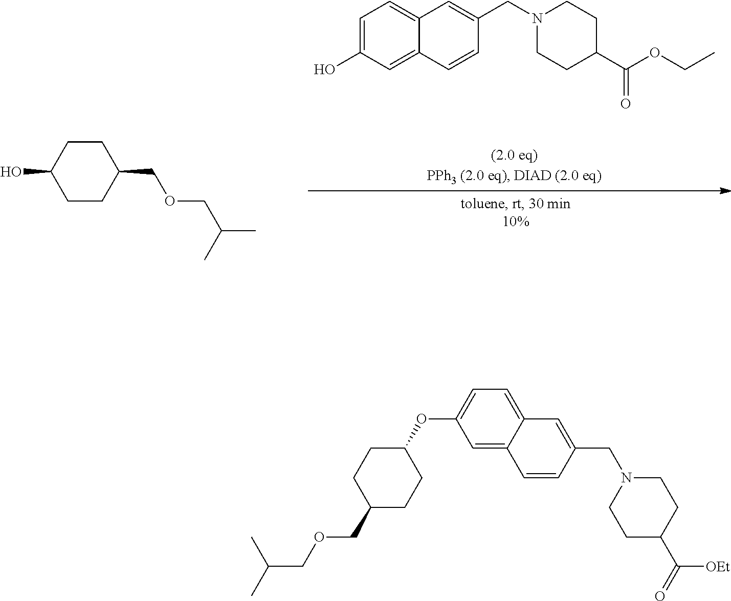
C1=C(O)C=C2C(=C1)C=C(CN1CCC(C(OCC)=O)CC1)C=C2.C1CC(O)CCC1COCC(C)C.C1CC(OC2=CC=C3C(=C2)C=CC(CN2CCC(C([OEt])=O)CC2)=C3)CCC1COCC(C)C
